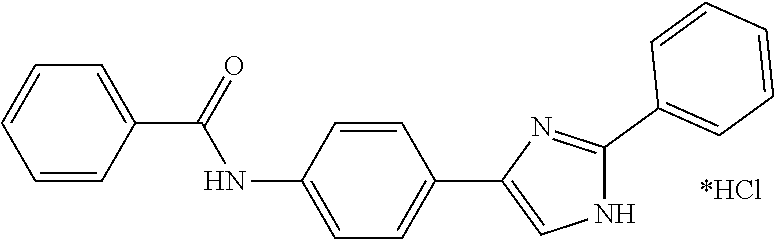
C1=CC=C(C(=O)NC2=CC=C(C3=CNC(C4=CC=CC=C4)=N3)C=C2)C=C1.[*HCl]
